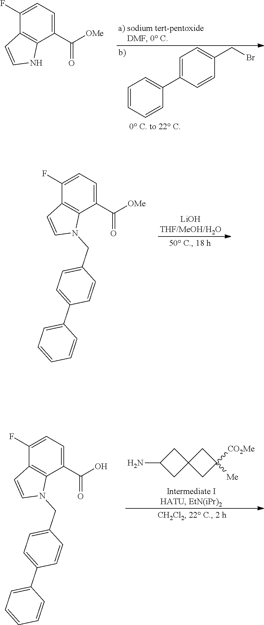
C1=C(F)C2=C(C(C([OMe])=O)=C1)NC=C2.C1=CC=CC(C2=CC=C(CBr)C=C2)=C1.C1=C(F)C2=C(C(C([OMe])=O)=C1)N(CC1=CC=C(C3=CC=CC=C3)C=C1)C=C2.C1=C(F)C2=C(C(C(O)=O)=C1)N(CC1=CC=C(C3=CC=CC=C3)C=C1)C=C2.C1C(N)CC12CC([CO2Me])([Me])C2
